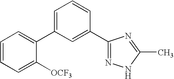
C1(C2=CC=CC(C3=NNC(C)=N3)=C2)=CC=CC=C1[OCF3]
